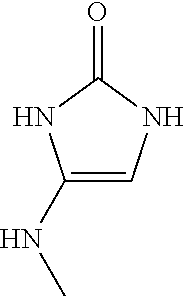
C1(NC)=CNC(=O)N1
